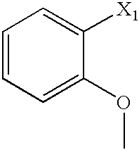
C1=CC=C(OC)C([X1])=C1
